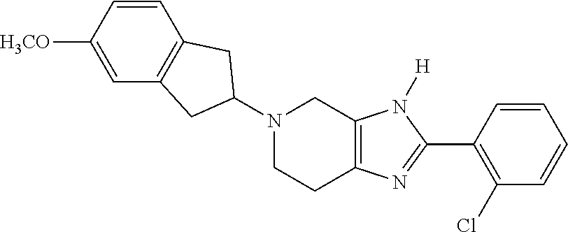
N1(C2CC3=C(C=CC([H3CO])=C3)C2)CCC2=C(C1)N([H])C(C1=C(Cl)C=CC=C1)=N2
